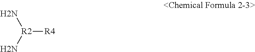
[R2]([R4])(N)N
